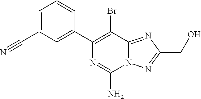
C1=C(C#N)C=C(C2=C(Br)C3=NC(CO)=NN3C(N)=N2)C=C1
